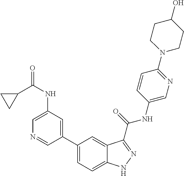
C1(NC(=O)C2CC2)=CN=CC(C2=CC=C3C(=C2)C(C(NC2=CN=C(N4CCC(O)CC4)C=C2)=O)=NN3)=C1
